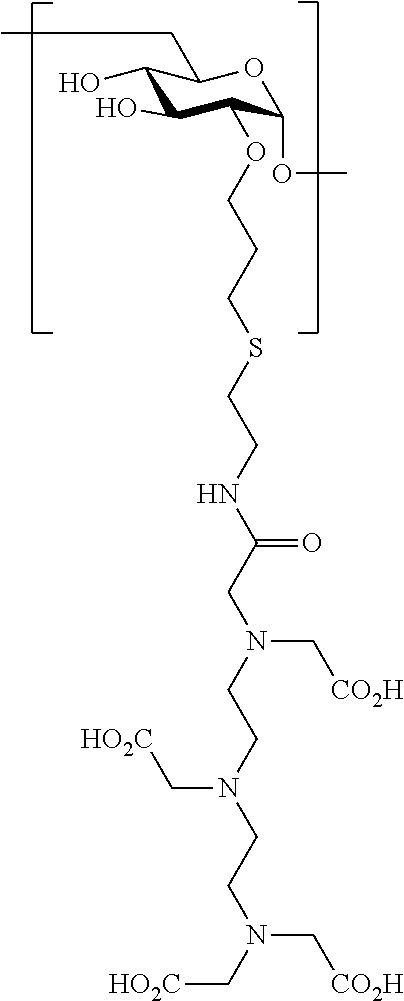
C1(O)C(O)C(OCCCSCCNC(=O)CN(CCN(C[HO2C])CCN(C[CO2H])C[HO2C])C[CO2H])C(OC)OC1CC
